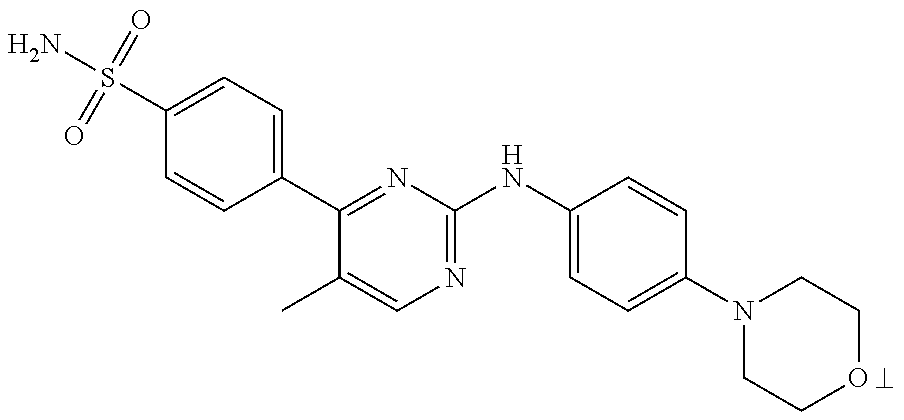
C1(S(N)(=O)=O)=CC=C(C2=NC(NC3=CC=C(N4CCOCC4)C=C3)=NC=C2C)C=C1
